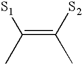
C(=C([S2])C)(C)[S1]
